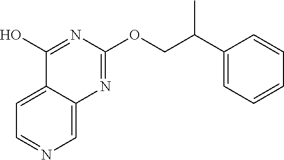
C1=NC=C2C(=C1)C(O)=NC(OCC(C1=CC=CC=C1)C)=N2
